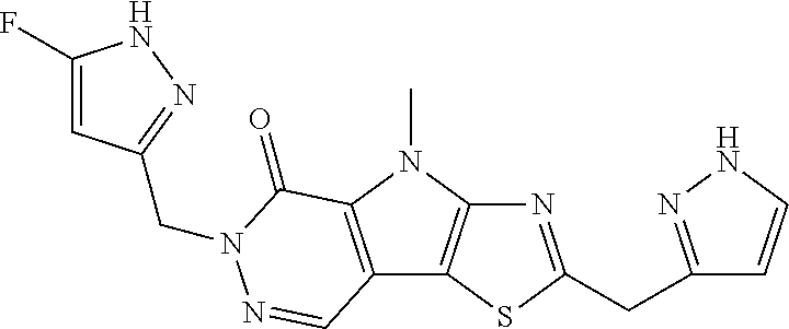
N1=C(CC2=NNC=C2)SC2=C1N(C)C1=C2C=NN(CC2=NNC(F)=C2)C1=O
